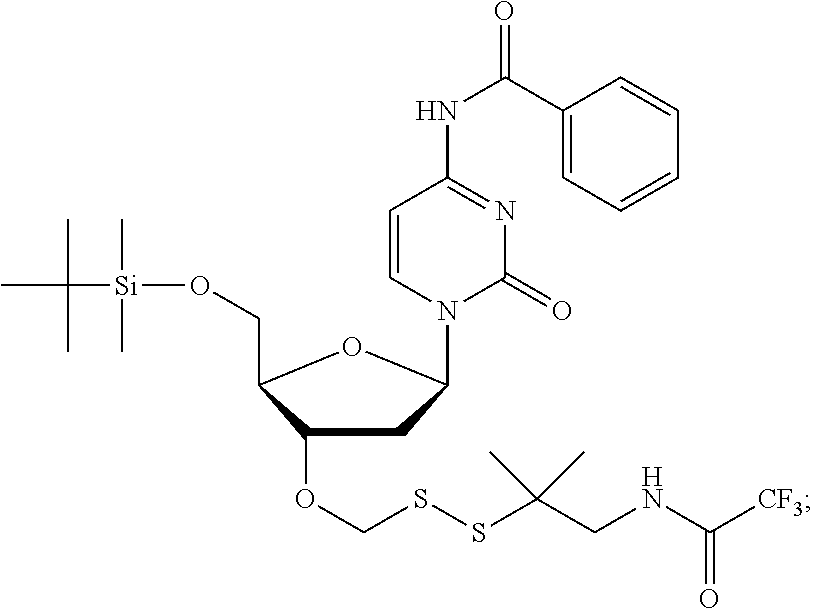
C1=CN(C2CC(OCSSC(CNC([CF3])=O)(C)C)C(CO[Si](C(C)(C)C)(C)C)O2)C(=O)N=C1NC(C1=CC=CC=C1)=O
